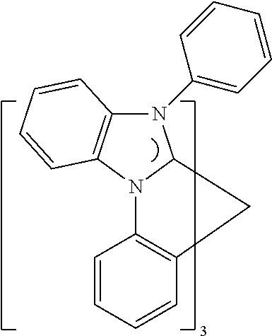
C1=CC=CC2=C1N1C(N(C3=CC=CC=C3)C3=C1C=CC=C3)C2
